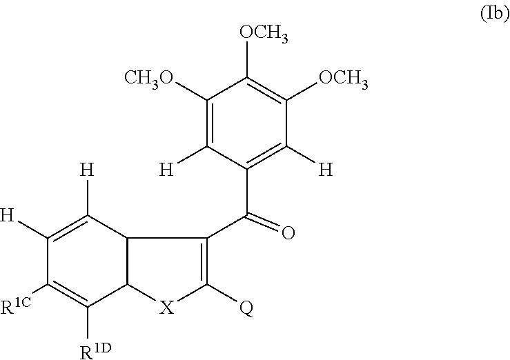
C1([H])=C([H])C([R1C])=C([R1D])C2C1C(C(C1=C([H])C([OCH3])=C([OCH3])C([CH3O])=C1[H])=O)=C([Q])[X]2
